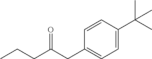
C1=CC(C(C)(C)C)=CC=C1CC(=O)CCC
